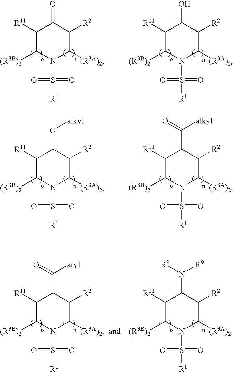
C1([R11])C([(R3B)2])N(S(=O)(=O)[R1])C([(R3A)2])C([R2])C1=O.C1([R11])C([(R3B)2])N(S(=O)(=O)[R1])C([(R3A)2])C([R2])C1O.C1([R11])C([(R3B)2])N(S(=O)(=O)[R1])C([(R3A)2])C([R2])C1O[alkyl].C1([R11])C([(R3B)2])N(S(=O)(=O)[R1])C([(R3A)2])C([R2])C1C(=O)[alkyl].C1([R11])C([(R3B)2])N(S(=O)(=O)[R1])C([(R3A)2])C([R2])C1C(=O)[aryl].C1([R11])C([(R3B)2])N(S(=O)(=O)[R1])C([(R3A)2])C([R2])C1N([R9])[R9]
